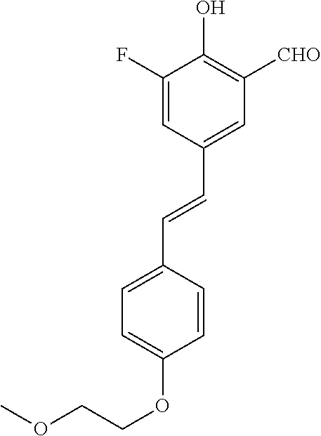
C(=CC1=CC([CHO])=C(O)C(F)=C1)C1=CC=C(OCCOC)C=C1
